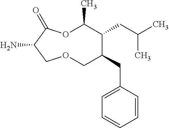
NC1C(=O)OC(C)C(CC(C)C)C(CC2=CC=CC=C2)COC1
